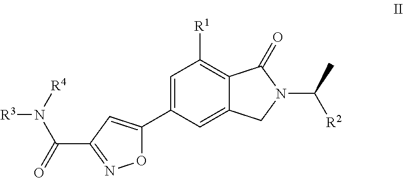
C1=C(C2=CC(C(N([R3])[R4])=O)=NO2)C=C2C(=C1[R1])C(=O)N(C(C)[R2])C2
